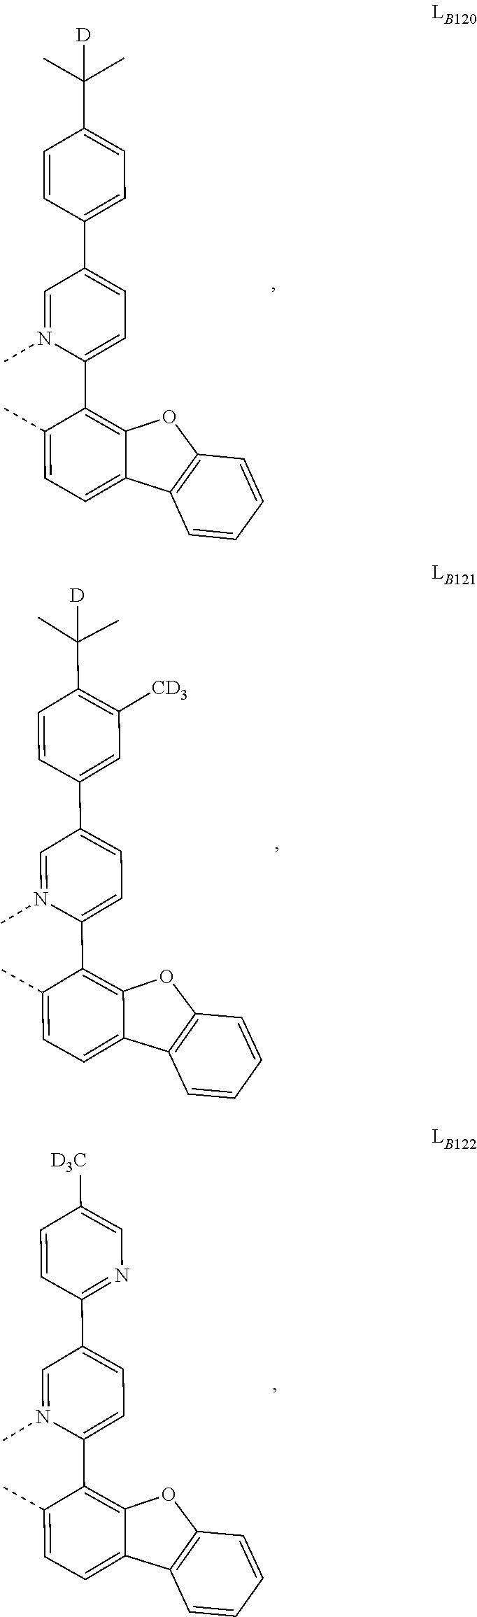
C1=CC(C(C)([D])C)=CC=C1C1=CC=C(C2=C3C(=CC=C2C)C2=C(O3)C=CC=C2)N(C)=C1.C1=CC(C(C)([D])C)=C([CD3])C=C1C1=CC=C(C2=C3C(=CC=C2C)C2=C(O3)C=CC=C2)N(C)=C1.C1(C)=CC=C2C(=C1C1=CC=C(C3=NC=C([D3C])C=C3)C=N1C)OC1=C2C=CC=C1
